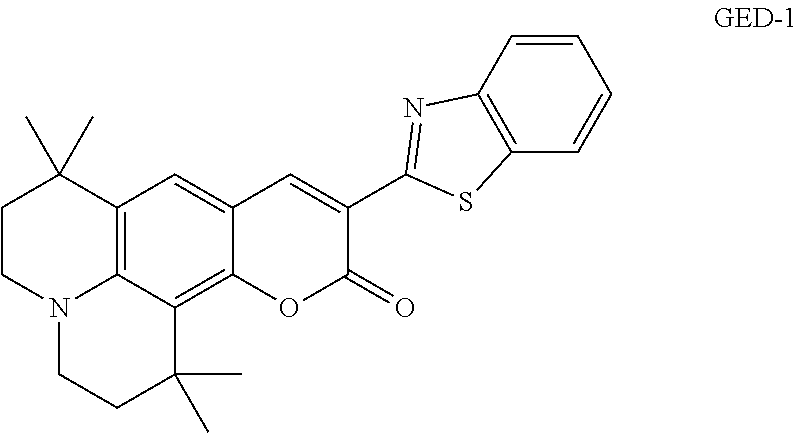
C1=CC2=C(C=C1)SC(C1=CC3=CC4=C5C(=C3OC1=O)C(C)(C)CCN5CCC4(C)C)=N2
